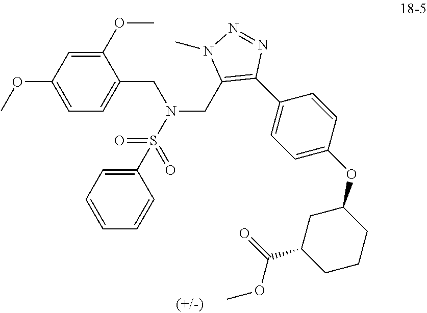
C1(OC)=CC(OC)=CC=C1CN(CC1=C(C2=CC=C(OC3CC(C(=O)OC)CCC3)C=C2)N=NN1C)S(=O)(=O)C1=CC=CC=C1
